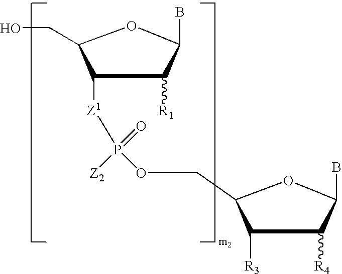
C1([Z1]P(=O)([Z2])OCC2C([R3])C([R4])C(B)O2)C([R1])C(B)OC1CO
